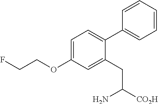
C1=C(OCCF)C=C(CC([CO2H])N)C(C2=CC=CC=C2)=C1
